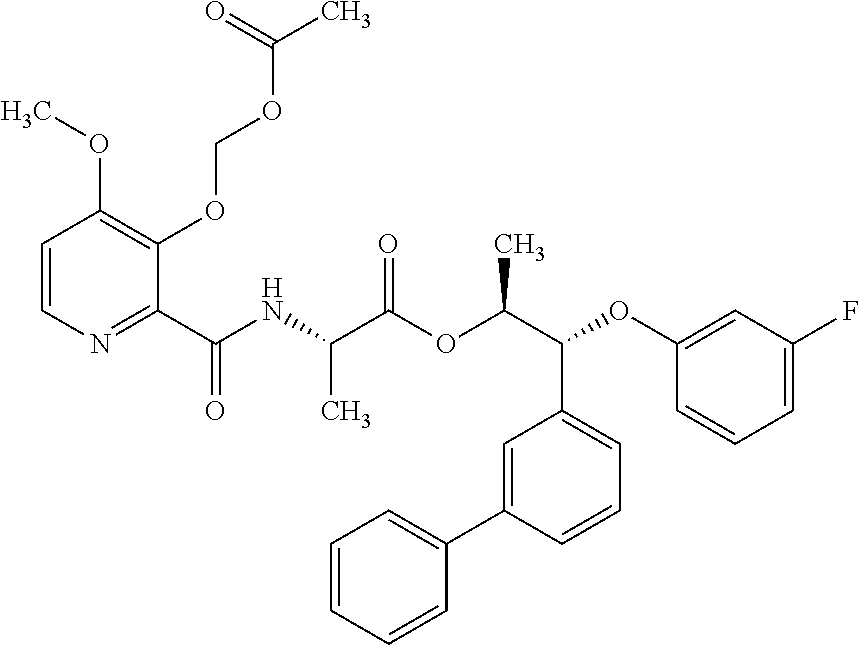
C1=CN=C(C(NC(C(OC(C(OC2=CC(F)=CC=C2)C2=CC=CC(C3=CC=CC=C3)=C2)C)=O)C)=O)C(OCOC(C)=O)=C1OC
